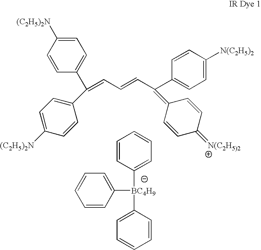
C1=CC([BC4H9](C2=CC=CC=C2)C2=CC=CC=C2)=CC=C1.C1=C([(C2H5)2N])C=CC(C(=CC=CC(C2=CC=C([N(C2H5)2])C=C2)=C2C=CC(=[N(C2H5)2])C=C2)C2=CC=C([(C2H5)2N])C=C2)=C1
